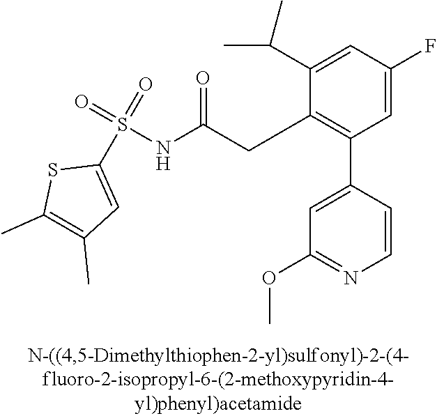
C1=C(F)C=C(C(C)C)C(CC(NS(=O)(=O)C2=CC(C)=C(C)S2)=O)=C1C1=CC(OC)=NC=C1
